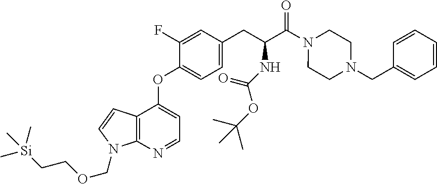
C1(OC2=CC=NC3=C2C=CN3COCC[Si](C)(C)C)=CC=C(CC(C(N2CCN(CC3=CC=CC=C3)CC2)=O)NC(=O)OC(C)(C)C)C=C1F
